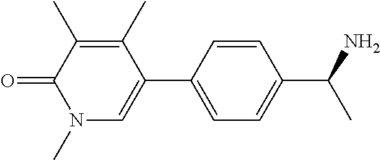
C1=C(C2=CN(C)C(=O)C(C)=C2C)C=CC(C(N)C)=C1
